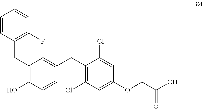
C1=CC(CC2=C(O)C=CC(CC3=C(Cl)C=C(OCC(O)=O)C=C3Cl)=C2)=C(F)C=C1
